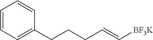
C1=CC=CC(CCCC=C[BF3K])=C1
